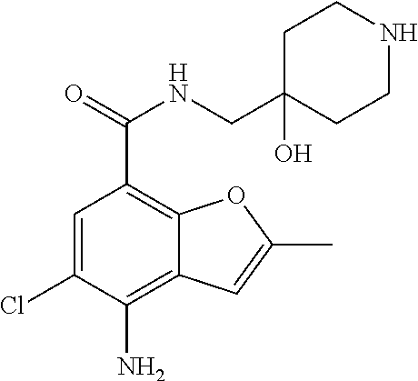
C1=C(Cl)C(N)=C2C(=C1C(NCC1(O)CCNCC1)=O)OC(C)=C2
